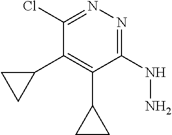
C1(NN)=NN=C(Cl)C(C2CC2)=C1C1CC1
